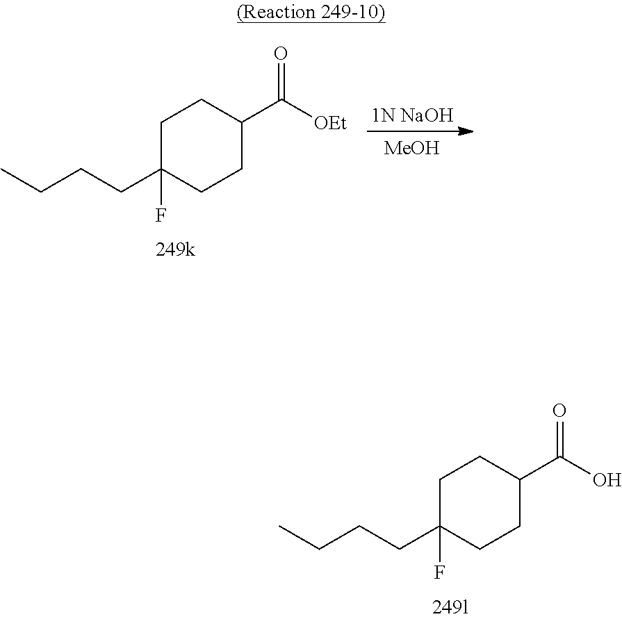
C1C(CCCC)(F)CCC(C([OEt])=O)C1.[1N NaOH].[MeOH].C1C(CCCC)(F)CCC(C(O)=O)C1
